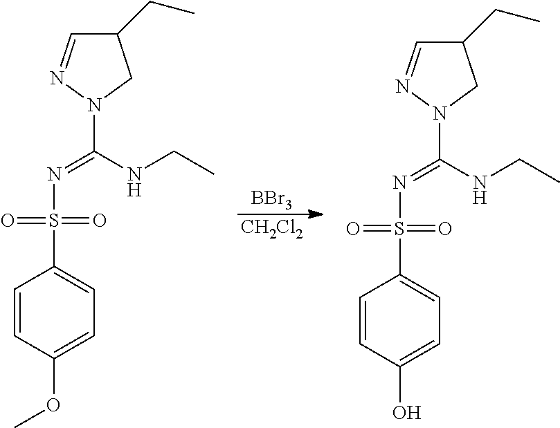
[BBr3].[CH2Cl2].C1(CC)C=NN(C(NCC)=NS(C2=CC=C(OC)C=C2)(=O)=O)C1.C1(CC)C=NN(C(NCC)=NS(C2=CC=C(O)C=C2)(=O)=O)C1
